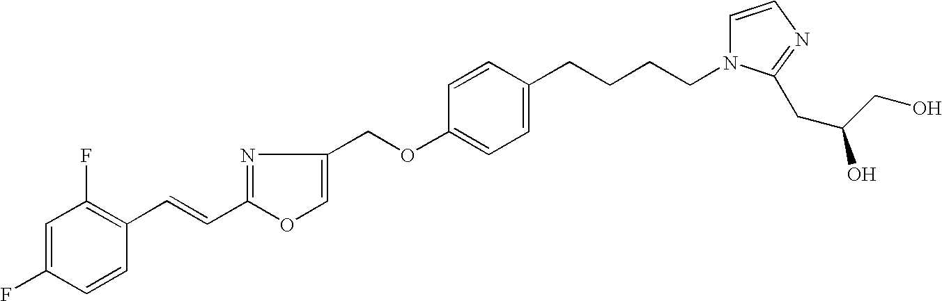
C1=C(F)C=CC(C=CC2=NC(COC3=CC=C(CCCCN4C=CN=C4CC(CO)O)C=C3)=CO2)=C1F
